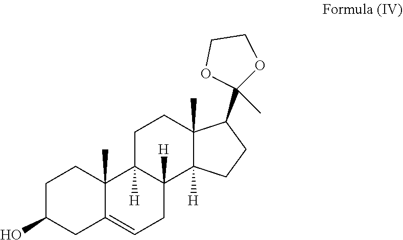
OC1CC2=CCC3([H])C([H])(C2(C)CC1)CCC1(C)C3([H])CCC1C1(C)OCCO1
